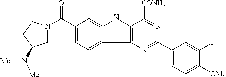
C1(C(=O)N2CC(N([Me])[Me])CC2)=CC=C2C(=C1)NC1=C2N=C(C2=CC=C([OMe])C(F)=C2)N=C1[CONH2]
